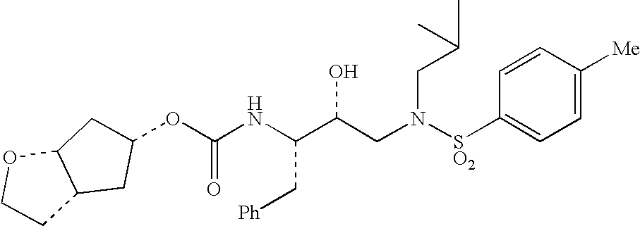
O(C(NC(C(CN([SO2]C1=CC=C([Me])C=C1)CC(C)C)O)C[Ph])=O)C1CC2C(OCC2)C1
